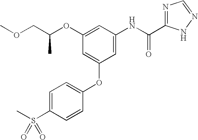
COCC(OC1=CC(NC(C2=NC=NN2)=O)=CC(OC2=CC=C(S(C)(=O)=O)C=C2)=C1)C
